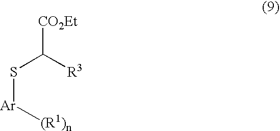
[CO2Et]C(S[Ar][(R1)n])[R3]
